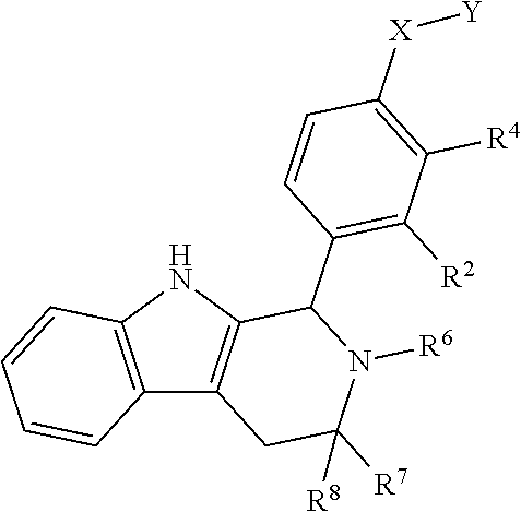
C12=C(NC3=C1CC([R7])([R8])N([R6])C3C1=C([R2])C([R4])=C([X][Y])C=C1)C=CC=C2
